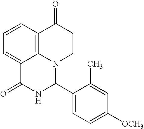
C1=CC2=C3C(=C1)C(=O)NC(C1=CC=C([OCH3])C=C1C)N3CCC2=O
